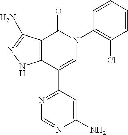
C12=C(C(C3=NC=NC(N)=C3)=CN(C3=C(Cl)C=CC=C3)C1=O)NN=C2N
